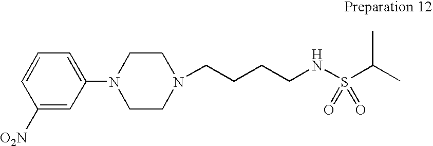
N1(CCCCNS(C(C)C)(=O)=O)CCN(C2=CC=CC([O2N])=C2)CC1
